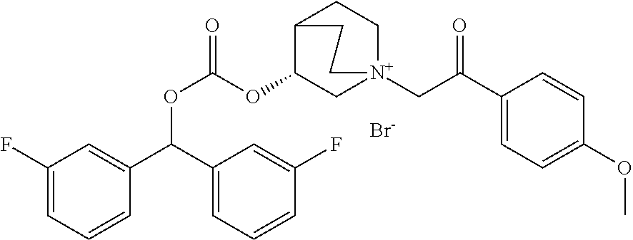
C1(F)=CC=CC(C(C2=CC=CC(F)=C2)OC(OC2C[N+]3(CC(C4=CC=C(OC)C=C4)=O)CCC2CC3)=O)=C1.[Br-]
